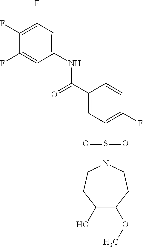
C1(F)=C(F)C=C(NC(C2=CC(S(=O)(=O)N3CCC(O)C(OC)CC3)=C(F)C=C2)=O)C=C1F
